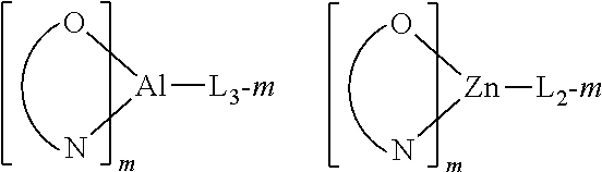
[Al]([L3-m])(N)O.[Zn]([L2-m])(N)O
